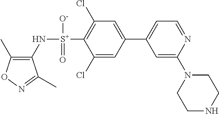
C1(C)=C(N[S+](C2=C(Cl)C=C(C3=CC=NC(N4CCNCC4)=C3)C=C2Cl)([O-])=O)C(C)=NO1
